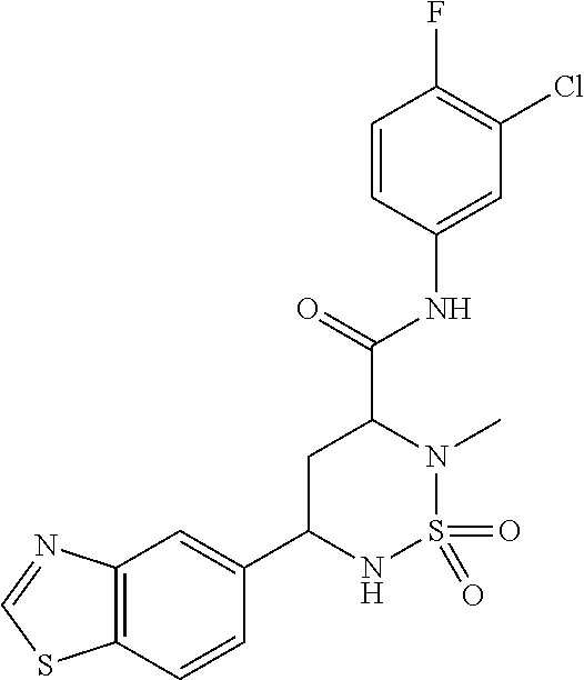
C1=CC(NC(=O)C2CC(C3=CC4=C(C=C3)SC=N4)NS(=O)(=O)N2C)=CC(Cl)=C1F
